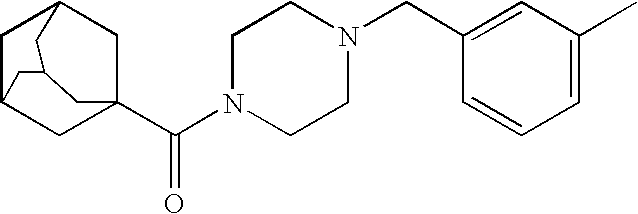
C1C2CC3(C(N4CCN(CC5=CC(C)=CC=C5)CC4)=O)CC1CC(C2)C3
